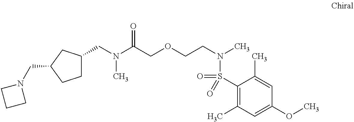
N(C(COCCN(C)S(=O)(C1=C(C)C=C(OC)C=C1C)=O)=O)(C)CC1CCC(CN2CCC2)C1
